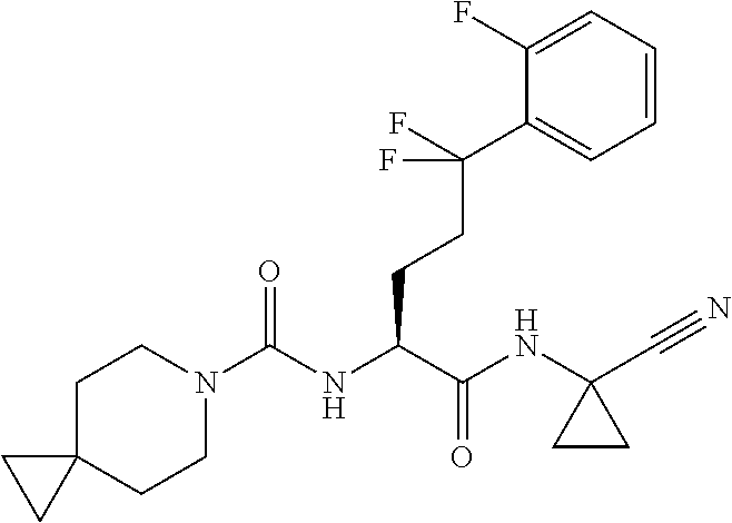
C1CN(C(NC(C(NC2(C#N)CC2)=O)CCC(C2=CC=CC=C2F)(F)F)=O)CCC12CC2
